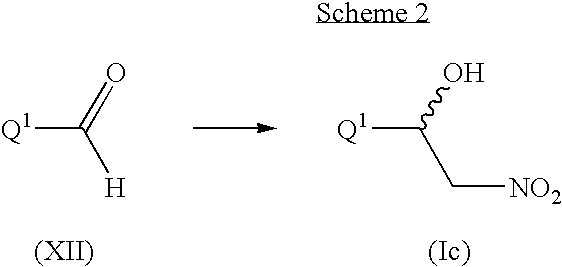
[Q1]C(=O)[H].[Q1]C(O)C[NO2]
